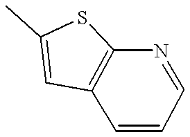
C1=CC=NC2=C1C=C(C)S2
